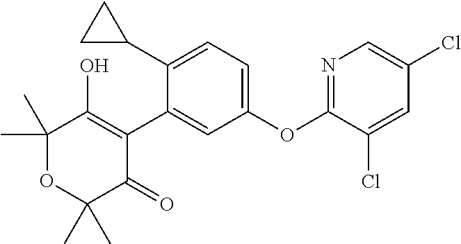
C1(C2CC2)=CC=C(OC2=NC=C(Cl)C=C2Cl)C=C1C1=C(O)C(C)(C)OC(C)(C)C1=O
